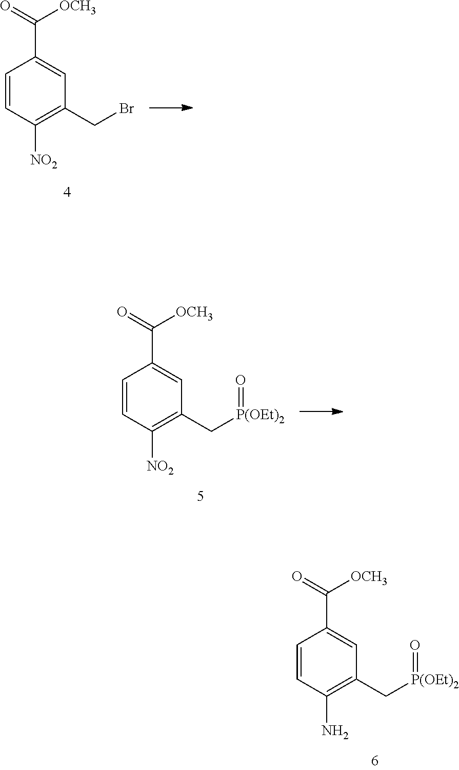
C1=CC(N)=C(C[P(OEt)2]=O)C=C1C(=O)[OCH3].C1=CC([NO2])=C(CBr)C=C1C(=O)[OCH3].C1=CC([NO2])=C(C[P(OEt)2]=O)C=C1C(=O)[OCH3]
